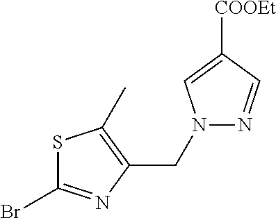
S1C(Br)=NC(CN2N=CC([COOEt])=C2)=C1C
